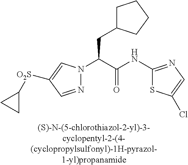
C(C(N1N=CC([O2S]C2CC2)=C1)C(NC1=NC=C(Cl)S1)=O)C1CCCC1
